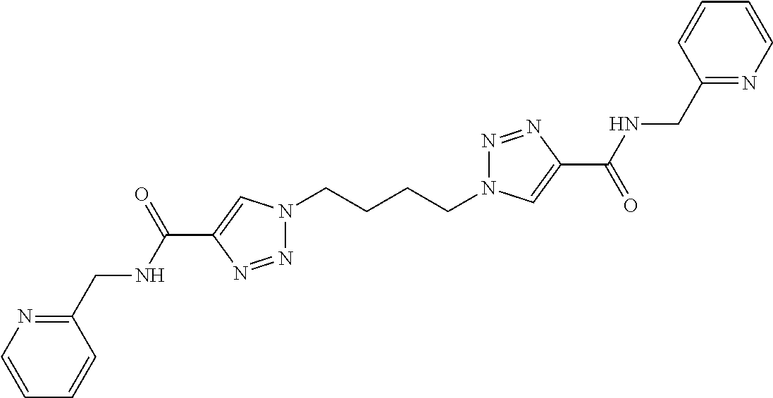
N1(CCCCN2N=NC(C(=O)NCC3=NC=CC=C3)=C2)N=NC(C(NCC2=NC=CC=C2)=O)=C1
